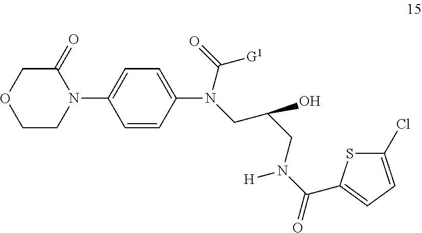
C1CN(C2=CC=C(N(CC(CN(C(=O)C3=CC=C(Cl)S3)[H])O)C([G1])=O)C=C2)C(=O)CO1
